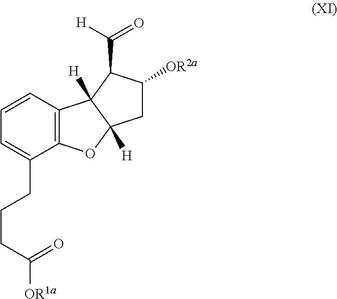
C12=C(C=CC=C1CCCC(=O)[OR1a])C1([H])C([H])(O2)CC([OR2a])C1C([H])=O
